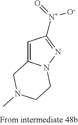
C1=C2N(N=C1[N+](=O)[O-])CCN(C)C2
